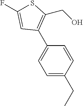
C1=C(CC)C=CC(C2=C(CO)SC(F)=C2)=C1
